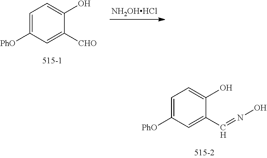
C1=C([PhO])C=C(C=NO)C(O)=C1.[NH2OHHCl].C1=C([PhO])C=C([CHO])C(O)=C1
